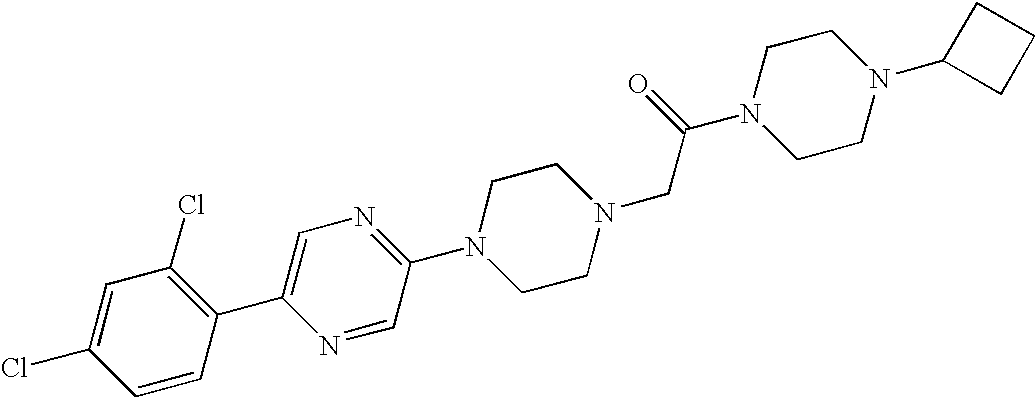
C1(Cl)=CC(Cl)=C(C2=CN=C(N3CCN(CC(N4CCN(C5CCC5)CC4)=O)CC3)C=N2)C=C1
